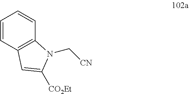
C1=CC2=C(C=C1)N(C[CN])C([CO2Et])=C2
